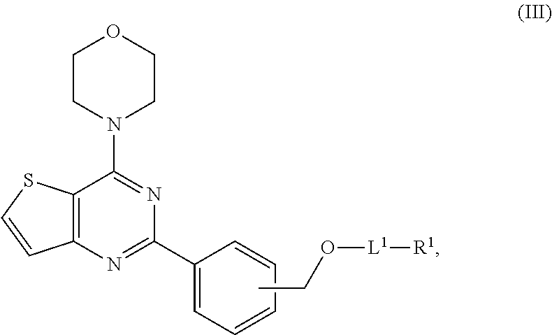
C12=C(N=C(C3=CC=CC=C3)N=C1N1CCOCC1)C=CS2.CCO[L1][R1]
